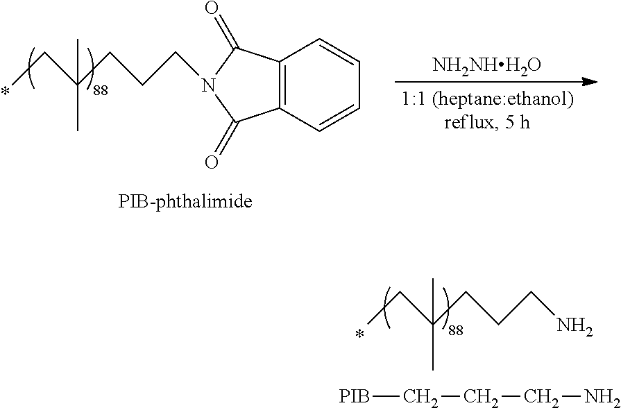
CCC(CCCN1C(=O)C2=C(C=CC=C2)C1=O)(C)C.[NH2NHH2O].CCC(CCCN)(C)C.[PIB]CCCN
